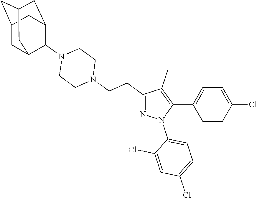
C1(CCN2CCN(C3C4CC5CC(CC3C5)C4)CC2)=NN(C2=CC=C(Cl)C=C2Cl)C(C2=CC=C(Cl)C=C2)=C1C
